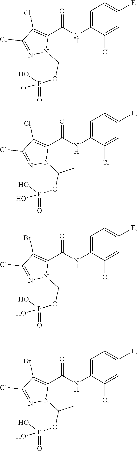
C1=C(NC(C2=C(Cl)C(Cl)=NN2COP(=O)(O)O)=O)C(Cl)=CC(F)=C1.C1=C(NC(C2=C(Cl)C(Cl)=NN2C(OP(=O)(O)O)C)=O)C(Cl)=CC(F)=C1.C1=C(NC(C2=C(Br)C(Cl)=NN2COP(=O)(O)O)=O)C(Cl)=CC(F)=C1.C1=C(NC(C2=C(Br)C(Cl)=NN2C(OP(=O)(O)O)C)=O)C(Cl)=CC(F)=C1
